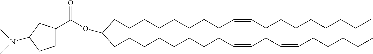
C(C(OC(=O)C1CCC(N(C)C)C1)CCCCCCCCC=CCCCCCCCC)CCCCCCCC=CCC=CCCCCC
